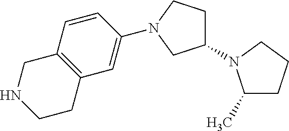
C1CC2=C(CN1)C=CC(N1CCC(N3C(C)CCC3)C1)=C2
